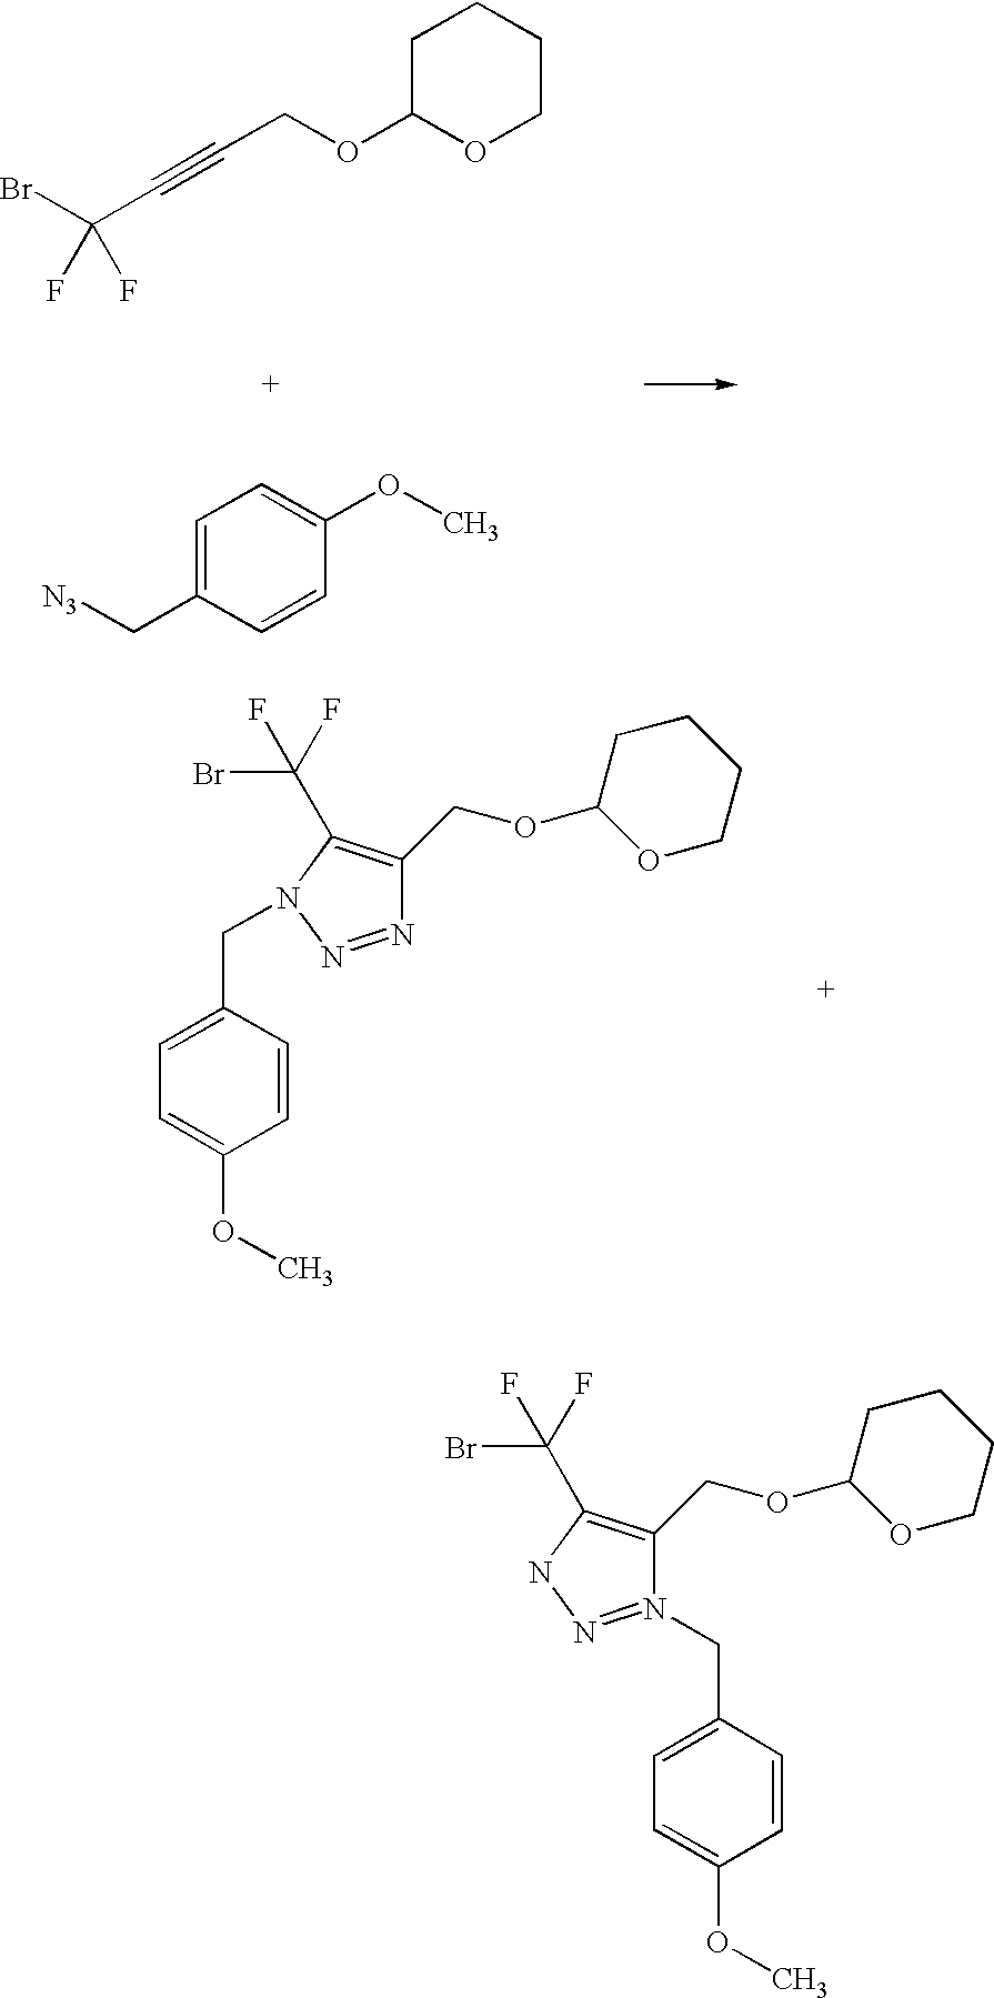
BrC(F)(C#CCOC1OCCCC1)F.C1=C(C[N3])C=CC(OC)=C1.C1=C(CN2C(C(Br)(F)F)=C(COC3OCCCC3)N=N2)C=CC(OC)=C1.C1=C(CN2=NNC(C(Br)(F)F)=C2COC2OCCCC2)C=CC(OC)=C1
